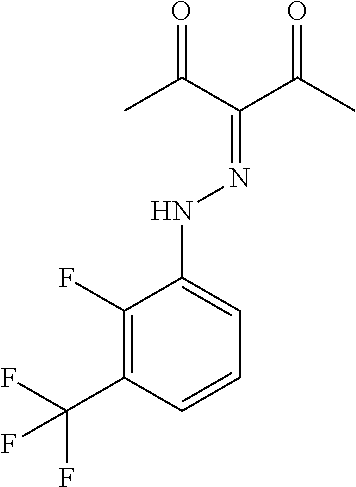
C1(F)=C(C(F)(F)F)C=CC=C1NN=C(C(C)=O)C(C)=O
